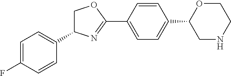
FC1=CC=C(C2COC(C3=CC=C(C4CNCCO4)C=C3)=N2)C=C1
